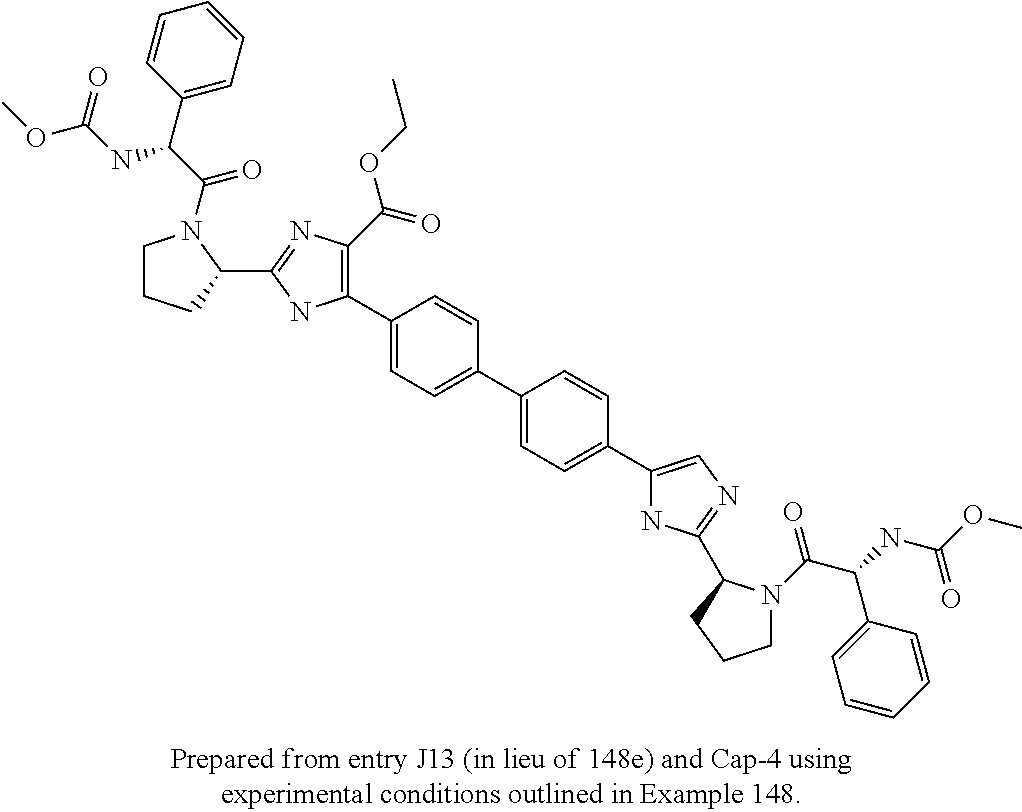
C1(C2=C(C(=O)OCC)N=C(C3N(C(C(C4=CC=CC=C4)NC(OC)=O)=O)CCC3)N2)=CC=C(C2=CC=C(C3=CN=C(C4N(C(C(C5=CC=CC=C5)NC(OC)=O)=O)CCC4)N3)C=C2)C=C1
